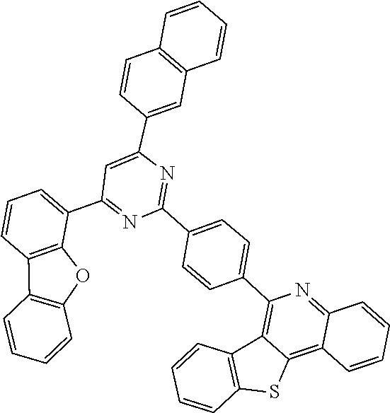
C1=CC=CC2=C1C=CC(C1=CC(C3=CC=CC4=C3OC3=C4C=CC=C3)=NC(C3=CC=C(C4=C5C(=C6C(=N4)C=CC=C6)SC4=C5C=CC=C4)C=C3)=N1)=C2
